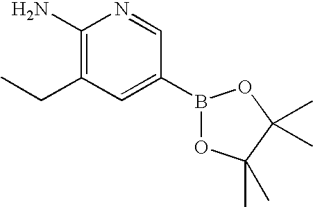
C1(B2OC(C)(C)C(C)(C)O2)=CC(CC)=C(N)N=C1
